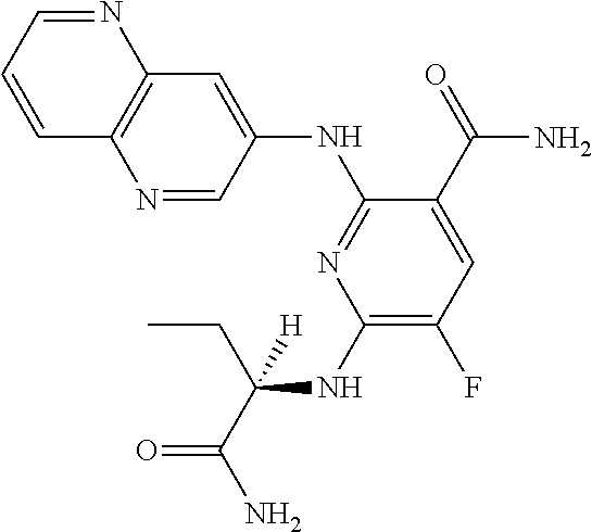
C1(NC(CC)(C(=O)N)[H])=C(F)C=C(C(=O)N)C(NC2=CC3=C(N=C2)C=CC=N3)=N1
